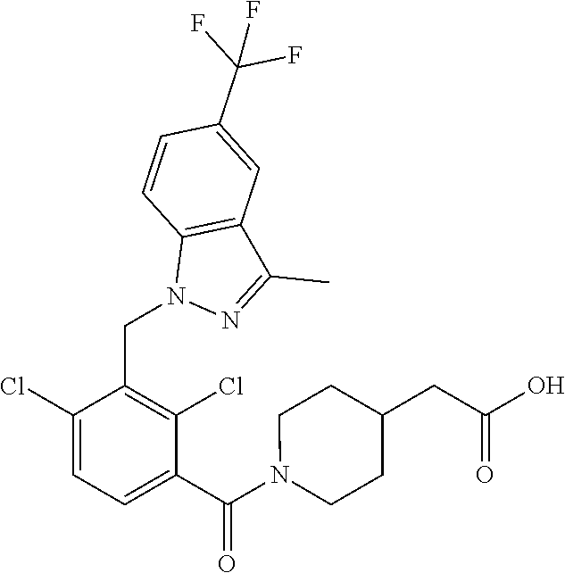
C1(CN2N=C(C)C3=C2C=CC(C(F)(F)F)=C3)=C(Cl)C(C(N2CCC(CC(O)=O)CC2)=O)=CC=C1Cl
